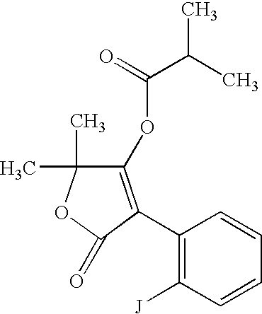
C1(OC(C(C)C)=O)=C(C2=C([J])C=CC=C2)C(=O)OC1(C)C
